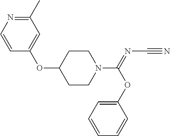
C1(C)=NC=CC(OC2CCN(C(=NC#N)OC3=CC=CC=C3)CC2)=C1
